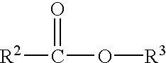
[R2]C(O[R3])=O
